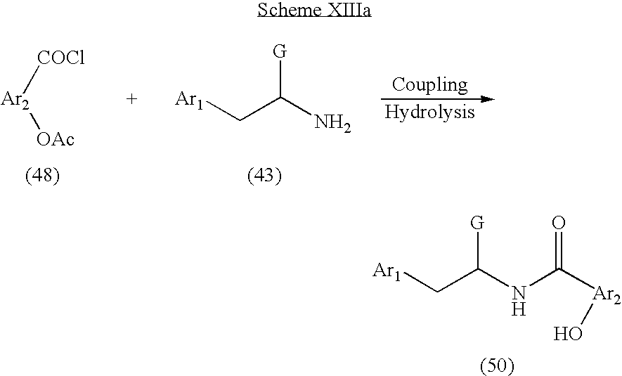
[COCl][Ar2][OAc].[Ar1]CC(N)[G].[Ar1]CC(NC([Ar2]O)=O)[G]
